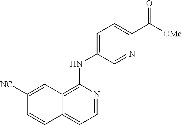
C1=NC(NC2=CC=C(C([OMe])=O)N=C2)=C2C(=C1)C=CC([NC])=C2
